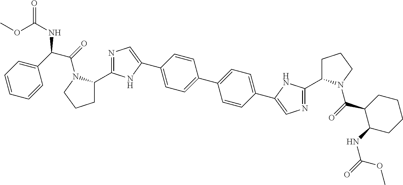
C1C(C2=NC=C(C3=CC=C(C4=CC=C(C5=CN=C(C6CCCN6C(=O)C6C(NC(=O)OC)CCCC6)N5)C=C4)C=C3)N2)N(C(=O)C(C2=CC=CC=C2)NC(=O)OC)CC1
